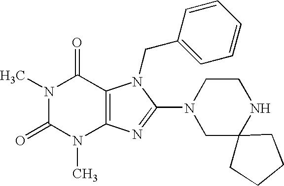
N1(C)C(=O)N(C)C2=C(C1=O)N(CC1=CC=CC=C1)C(N1CC3(NCC1)CCCC3)=N2
